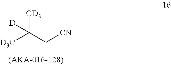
[D3C]C(C[CN])([CD3])[D]
